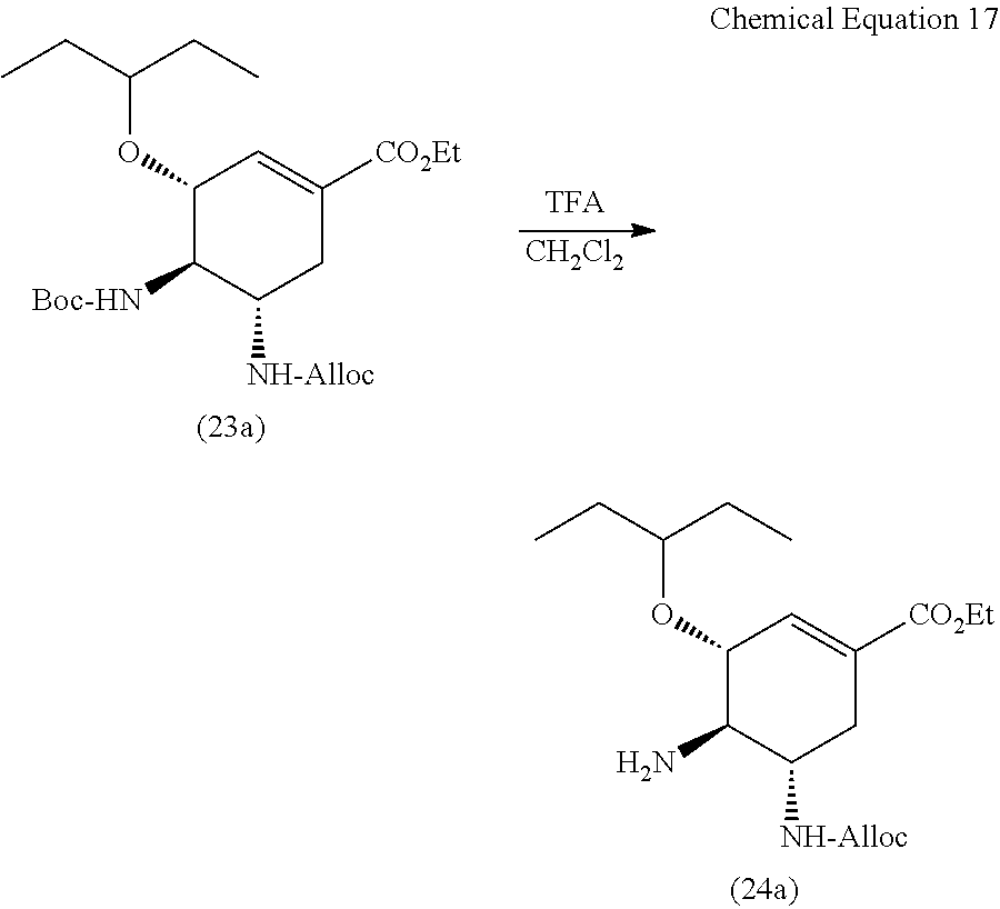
C1(OC(CC)CC)C(N)C([NH-Alloc])CC([CO2Et])=C1.C1(OC(CC)CC)C([Boc-HN])C([NH-Alloc])CC([CO2Et])=C1.[CH2Cl2]
